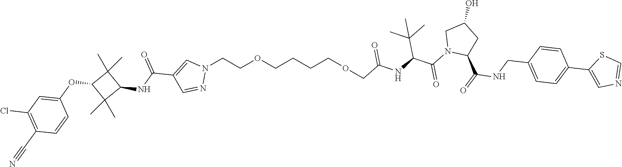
C(CCCOCCN1C=C(C(NC2C(C)(C)C(OC3=CC(Cl)=C(C#N)C=C3)C2(C)C)=O)C=N1)OCC(NC(C(N1C(C(NCC2=CC=C(C3=CN=CS3)C=C2)=O)CC(O)C1)=O)C(C)(C)C)=O
